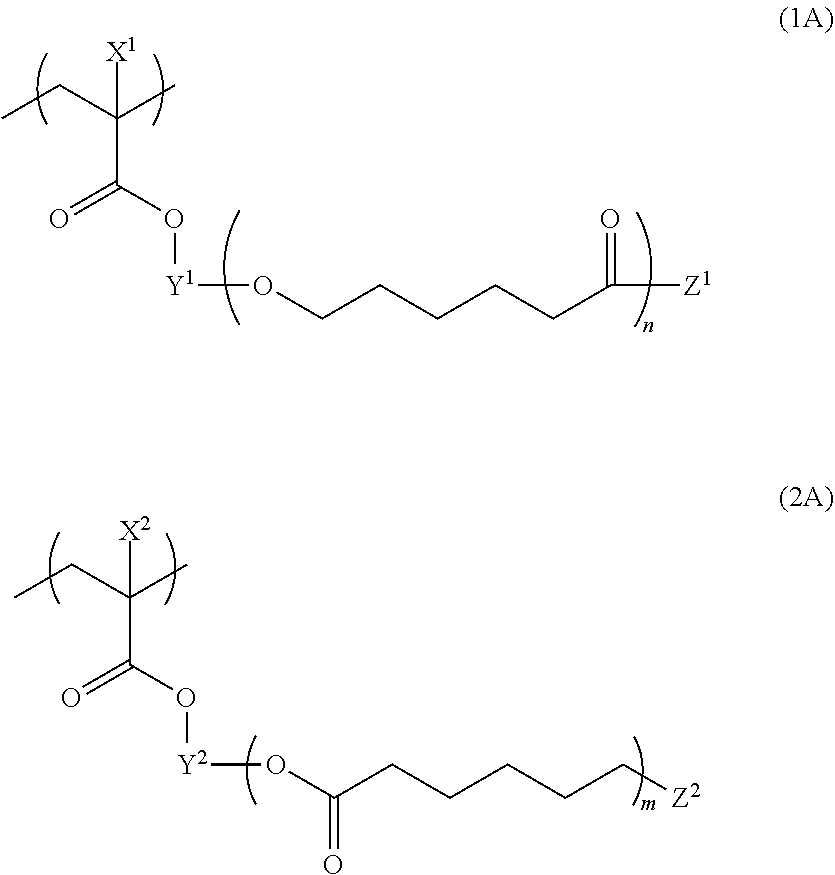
C(C(O[Y1]OCCCCCC([Z1])=O)=O)(CC)(C)[X1].C(C(O[Y2]OC(CCCCC[Z2])=O)=O)(CC)(C)[X2]
